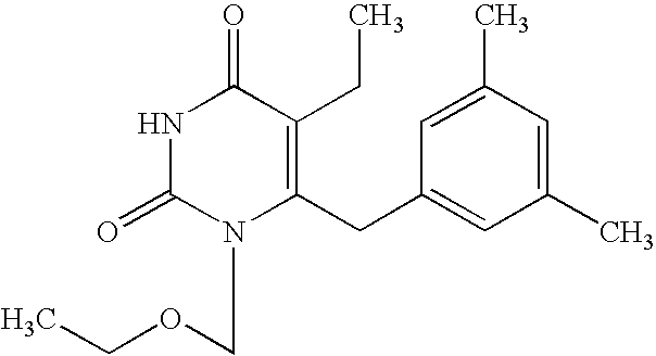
N1C(=O)N(COCC)C(CC2=CC(C)=CC(C)=C2)=C(CC)C1=O
